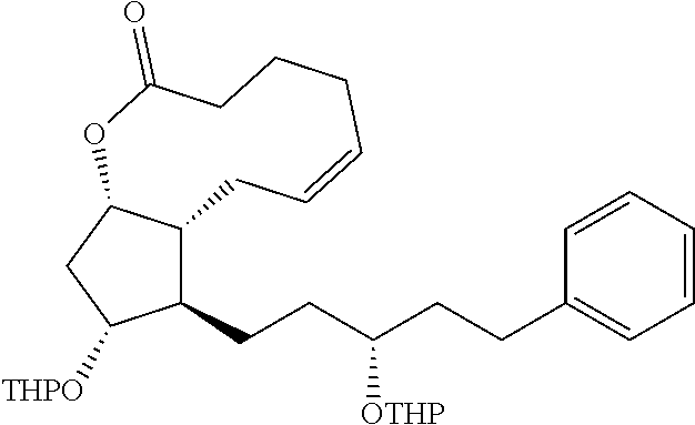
C1(CCC(CCC2=CC=CC=C2)[OTHP])C2C(CC1[THPO])OC(=O)CCCC=CC2
